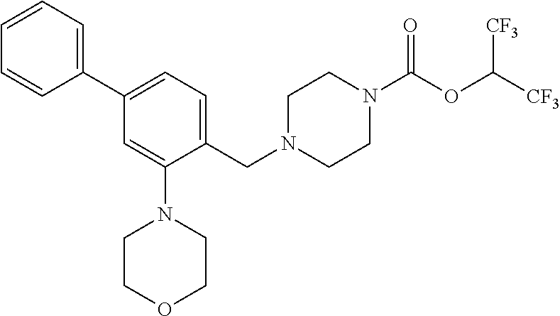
C1=CC=C(C2=CC=C(CN3CCN(C(=O)OC([CF3])[CF3])CC3)C(N3CCOCC3)=C2)C=C1
